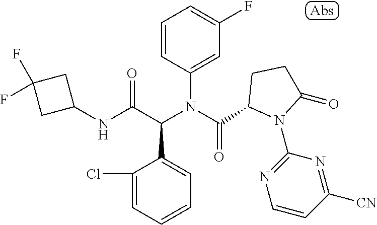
C1=CC(N(C(=O)C2N(C3=NC=CC([CN])=N3)C(=O)CC2)C(C(NC2CC(F)(F)C2)=O)C2=CC=CC=C2Cl)=CC(F)=C1
